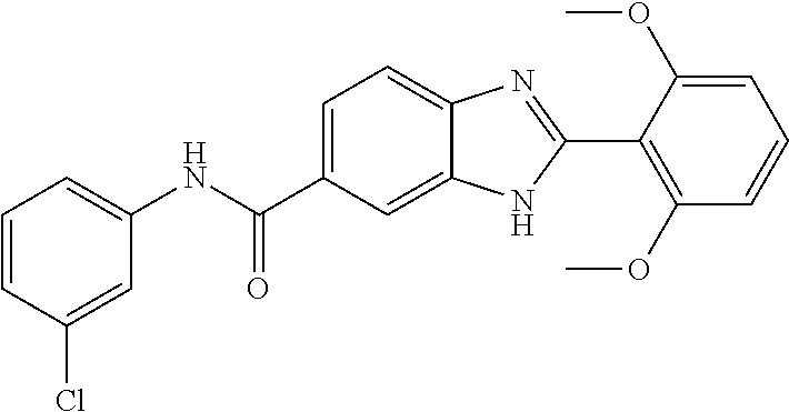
C1(NC(C2=CC=C3C(=C2)NC(C2=C(OC)C=CC=C2OC)=N3)=O)=CC=CC(Cl)=C1
